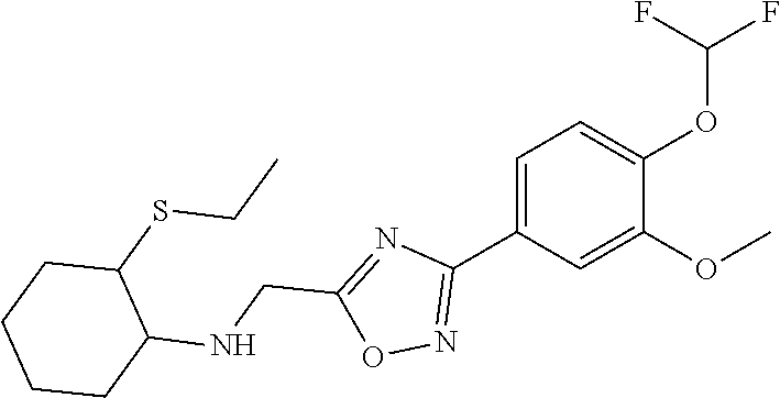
C1(C2=CC=C(OC(F)F)C(OC)=C2)=NOC(CNC2C(SCC)CCCC2)=N1
